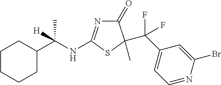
C1CCCC(C(NC2=NC(=O)C(C(C3=CC=NC(Br)=C3)(F)F)(C)S2)(C)[H])C1
